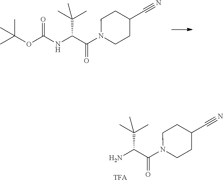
O(C(=O)NC(C(N1CCC(C#N)CC1)=O)C(C)(C)C)C(C)(C)C.NC(C(N1CCC(C#N)CC1)=O)C(C)(C)C
